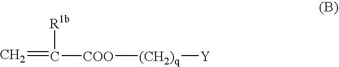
C=C([COO][(CH2)q][Y])[R1b]
